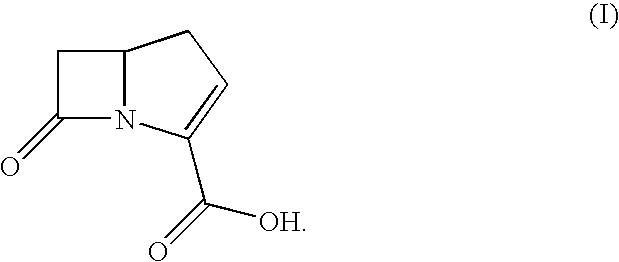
C1C(=O)N2C1CC=C2C(=O)[OH]
